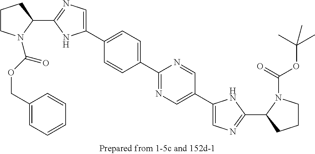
C1(C2=CC=C(C3=CN=C(C4CCCN4C(=O)OCC4=CC=CC=C4)N3)C=C2)=NC=C(C2=CN=C(C3CCCN3C(OC(C)(C)C)=O)N2)C=N1
